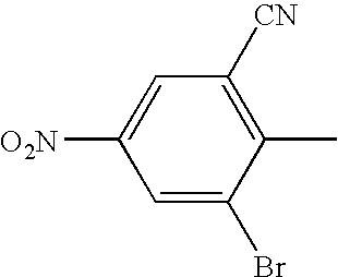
C1=C(Br)C(C)=C([CN])C=C1[O2N]
